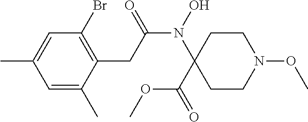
C1=C(C)C=C(C)C(CC(N(O)C2(C(=O)OC)CCN(OC)CC2)=O)=C1Br
